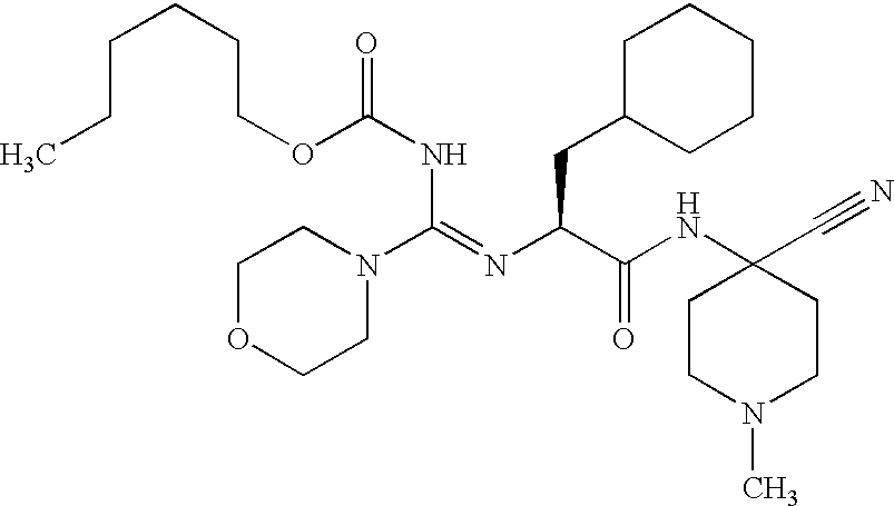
C(OC(NC(=NC(C(NC1(C#N)CCN(C)CC1)=O)CC1CCCCC1)N1CCOCC1)=O)CCCCC
